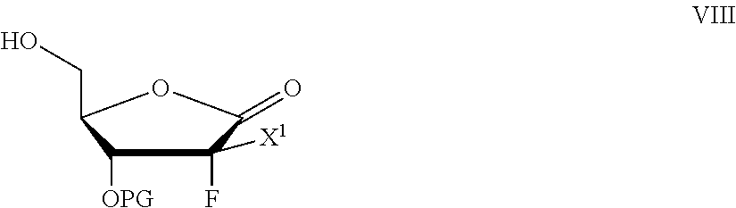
C1([OPG])C(F)([X1])C(=O)OC1CO
